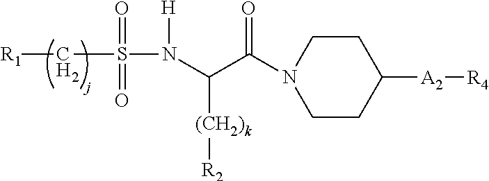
[R1]CS(N([H])C(C(N1CCC([A2][R4])CC1)=O)[(CH2)k][R2])(=O)=O
